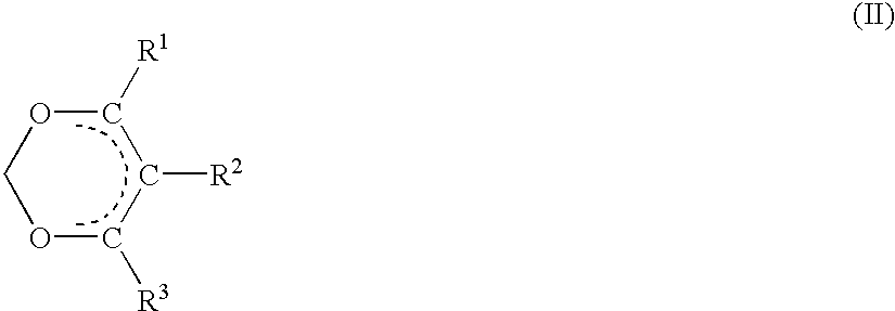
O1C([R3])C([R2])C([R1])OC1
